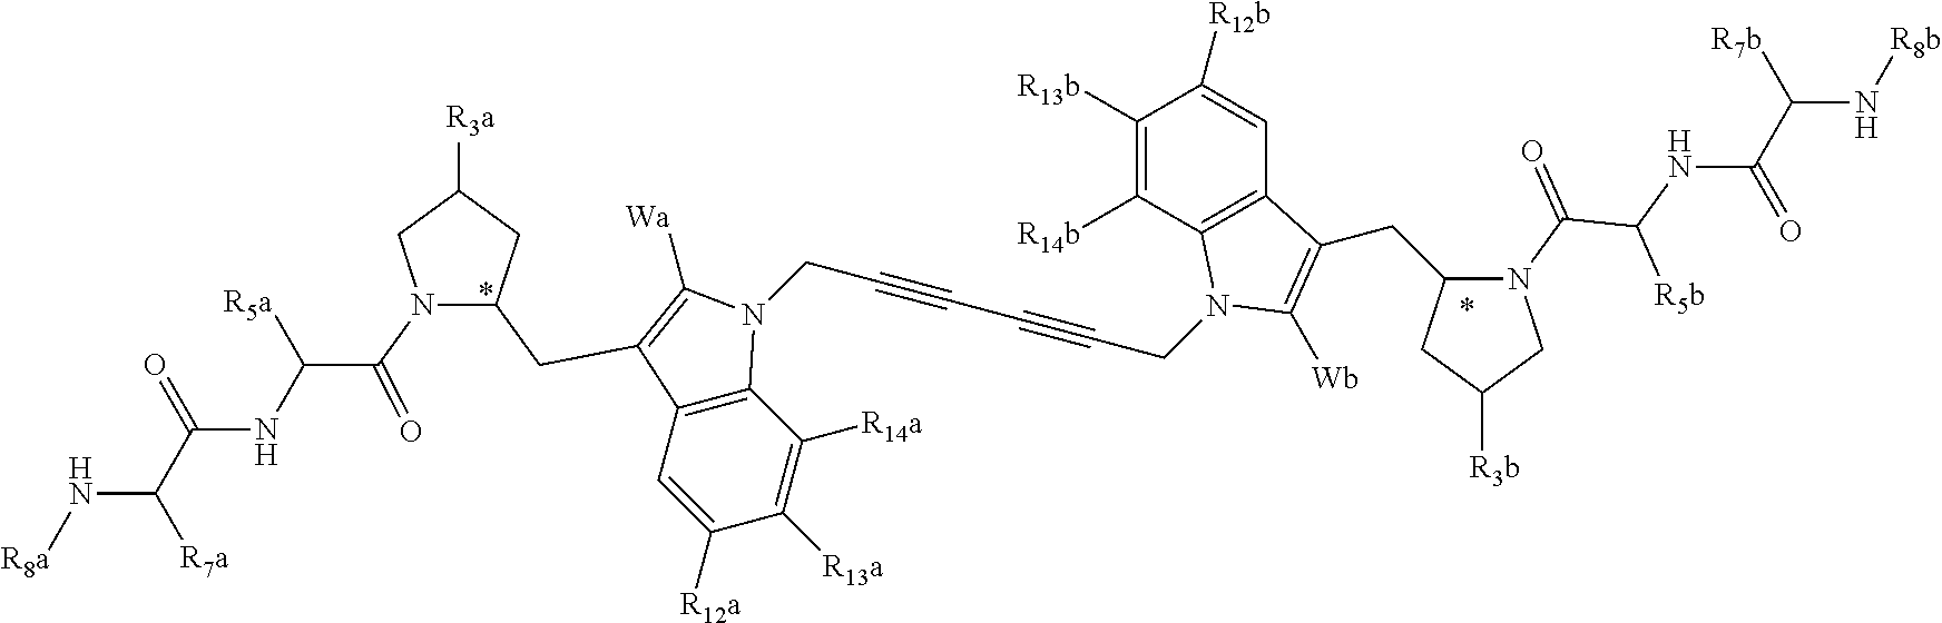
C1([R13b])=C([R14b])C2=C(C=C1[R12b])C(CC1N(C(C(NC(C([R7b])N[R8b])=O)[R5b])=O)CC([R3b])C1)=C([Wb])N2CC#CC#CCN1C2=C(C=C([R12a])C([R13a])=C2[R14a])C(CC2N(C(C(NC(C(N[R8a])[R7a])=O)[R5a])=O)CC([R3a])C2)=C1[Wa]
